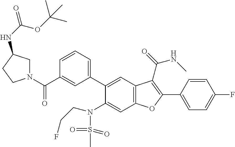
C1=CC(C2=C(C(=O)NC)C3=C(C=C(N(S(C)(=O)=O)CCF)C(C4=CC=CC(C(N5CC(NC(OC(C)(C)C)=O)CC5)=O)=C4)=C3)O2)=CC=C1F
